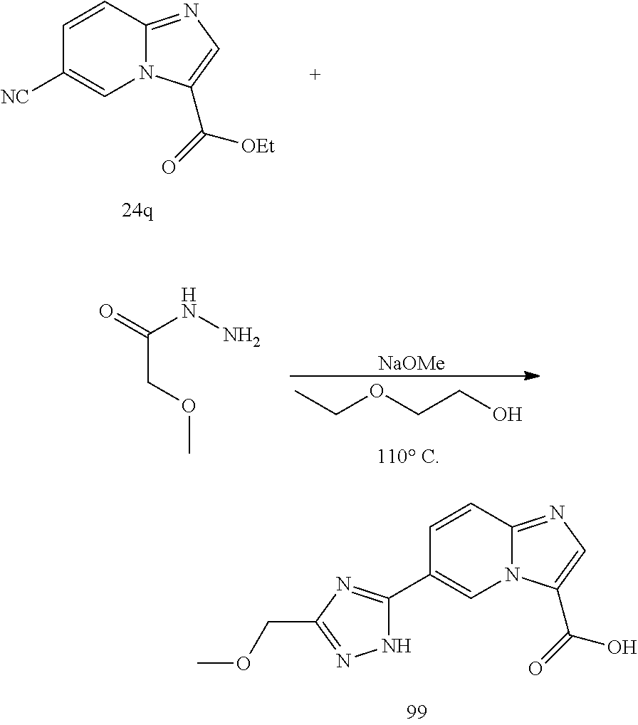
C1=CC2=NC=C(C(=O)[OEt])N2C=C1[NC].C(C(=O)NN)OC.[NaOMe].C(OCCO)C.C1=CC2=NC=C(C(=O)O)N2C=C1C1=NC(COC)=NN1
